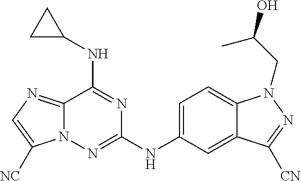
C1(NC2=NN3C(=NC=C3[NC])C(NC3CC3)=N2)=CC=C2C(=C1)C([CN])=NN2CC(O)C
